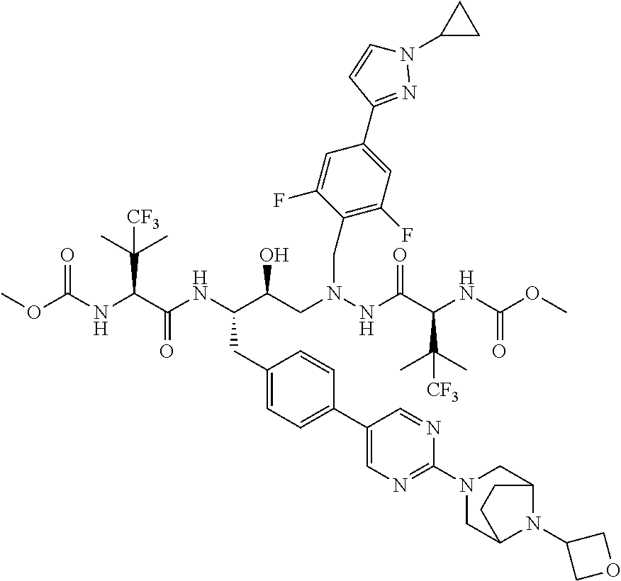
COC(NC(C(NC(C(CN(NC(C(C(C)(C)[CF3])NC(OC)=O)=O)CC1=C(F)C=C(C2=NN(C3CC3)C=C2)C=C1F)O)CC1=CC=C(C2=CN=C(N3CC4N(C5COC5)C(C3)CC4)N=C2)C=C1)=O)C(C)(C)[CF3])=O
